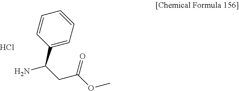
NC(CC(OC)=O)C1=CC=CC=C1.Cl
